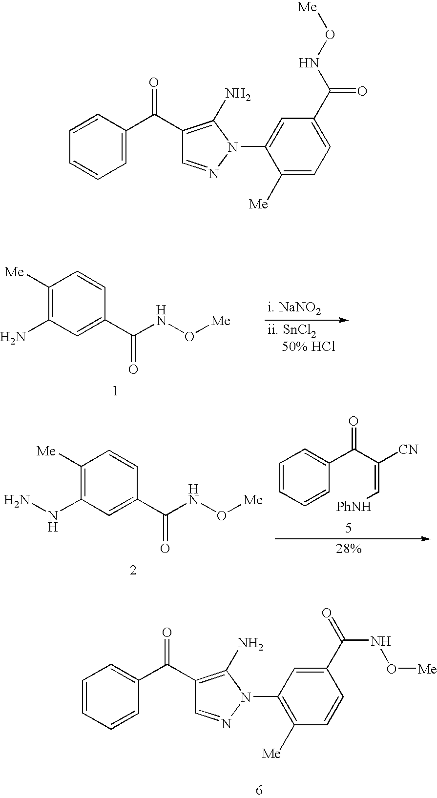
C1([Me])=C(N)C=C(C(NO[Me])=O)C=C1.C1=NN(C2=CC(C(NO[Me])=O)=CC=C2[Me])C(N)=C1C(C1=CC=CC=C1)=O.C1=CC=CC(C(C2=C(N)N(C3=C([Me])C=CC(C(=O)NO[Me])=C3)N=C2)=O)=C1.C1([Me])=C(NN)C=C(C(NO[Me])=O)C=C1.C1=CC=CC(C(C(=C[PhNH])[CN])=O)=C1
